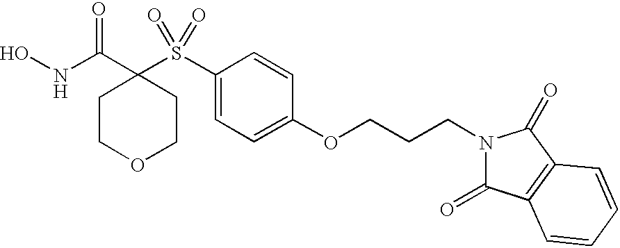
ONC(C1(S(C2=CC=C(OCCCN3C(=O)C4=C(C3=O)C=CC=C4)C=C2)(=O)=O)CCOCC1)=O
